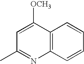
C1(C)=NC2=C(C([OCH3])=C1)C=CC=C2
